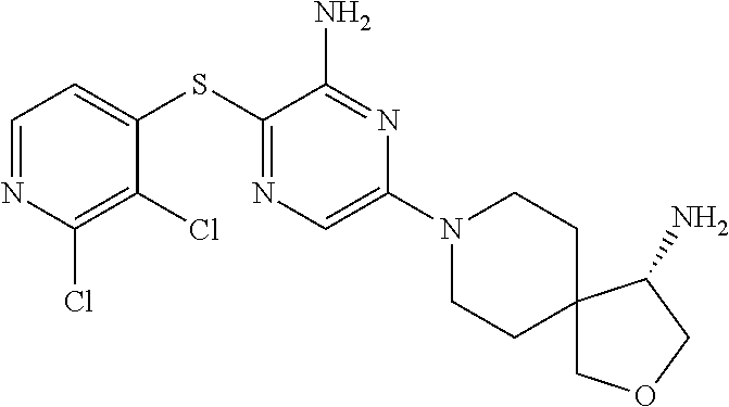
C1=C(SC2=NC=C(N3CCC4(CC3)COCC4N)N=C2N)C(Cl)=C(Cl)N=C1
